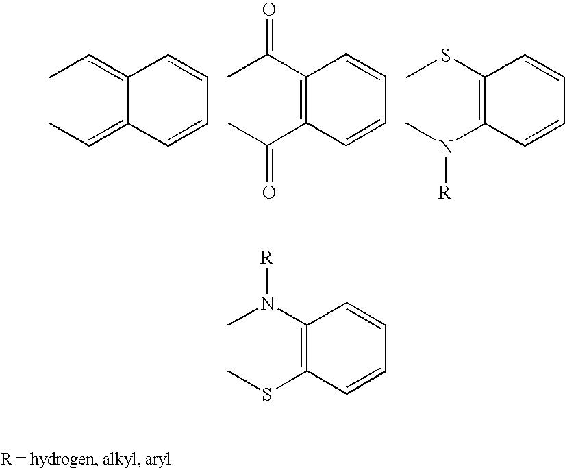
CC=C1C(=CC)C=CC=C1.CC(C1=C(C(C)=O)C=CC=C1)=O.CSC1=C(N(C)[R])C=CC=C1.CN(C1=C(SC)C=CC=C1)[R]
